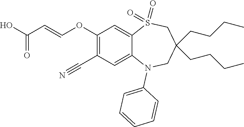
OC(=O)C=COC1=C(C#N)C=C2C(=C1)S(=O)(=O)CC(CCCC)(CCCC)CN2C1=CC=CC=C1
